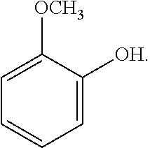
C1=C([OH])C([OCH3])=CC=C1
